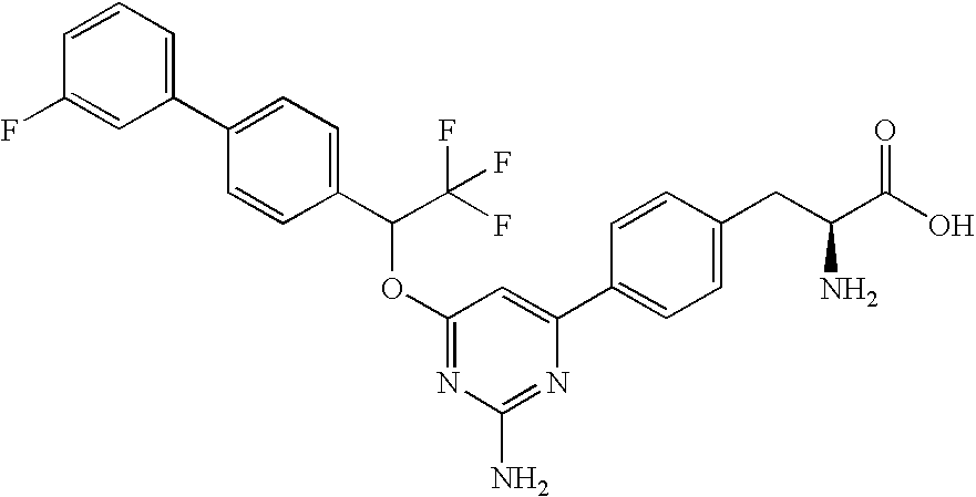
N1=C(OC(C2=CC=C(C3=CC=CC(F)=C3)C=C2)C(F)(F)F)C=C(C2=CC=C(CC(C(O)=O)N)C=C2)N=C1N
